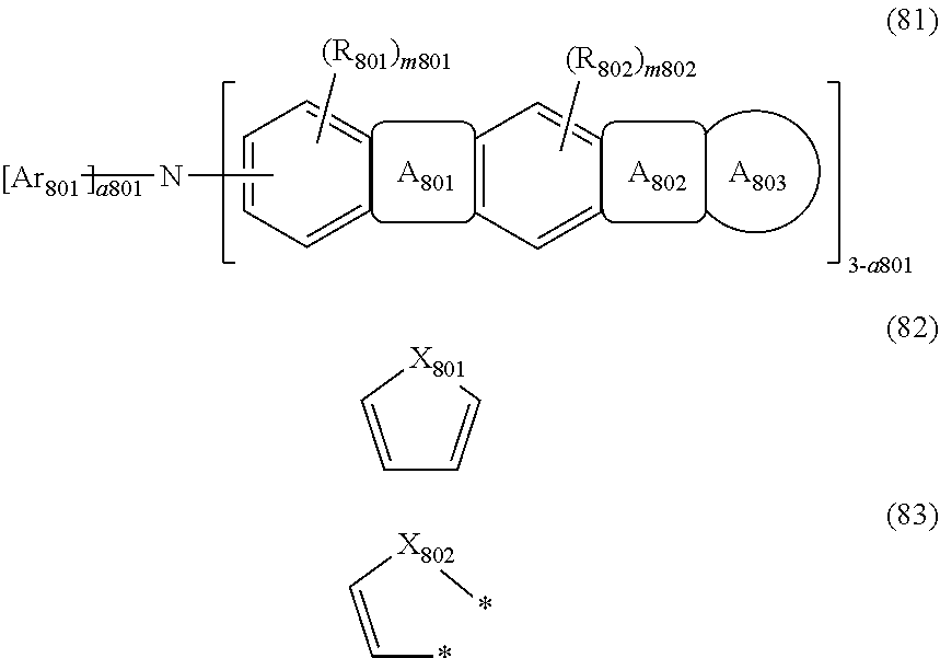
[[Ar801]NC.C1=CC=CC=C1.[A801].C1=CC=CC=C1.[A802].[A803].C[(R801)m801].C[(R802)m802].C(*)=C[X802]*.C1=C[X801]C=C1
